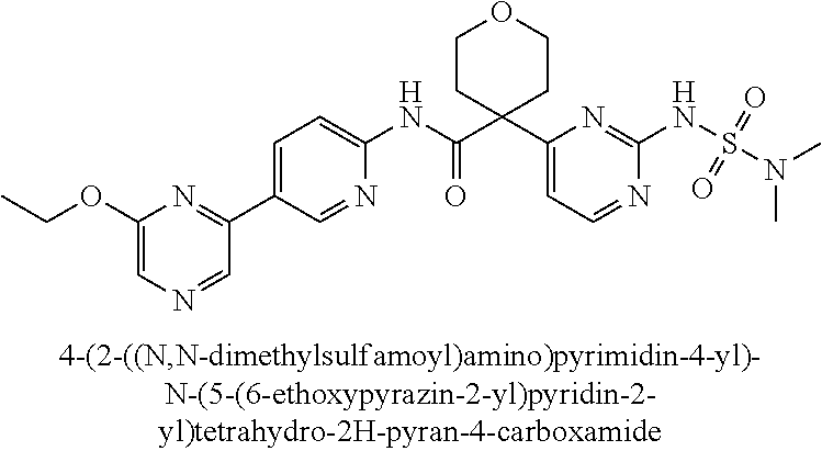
C1(NC(C2(C3=CC=NC(NS(N(C)C)(=O)=O)=N3)CCOCC2)=O)=CC=C(C2=NC(OCC)=CN=C2)C=N1
